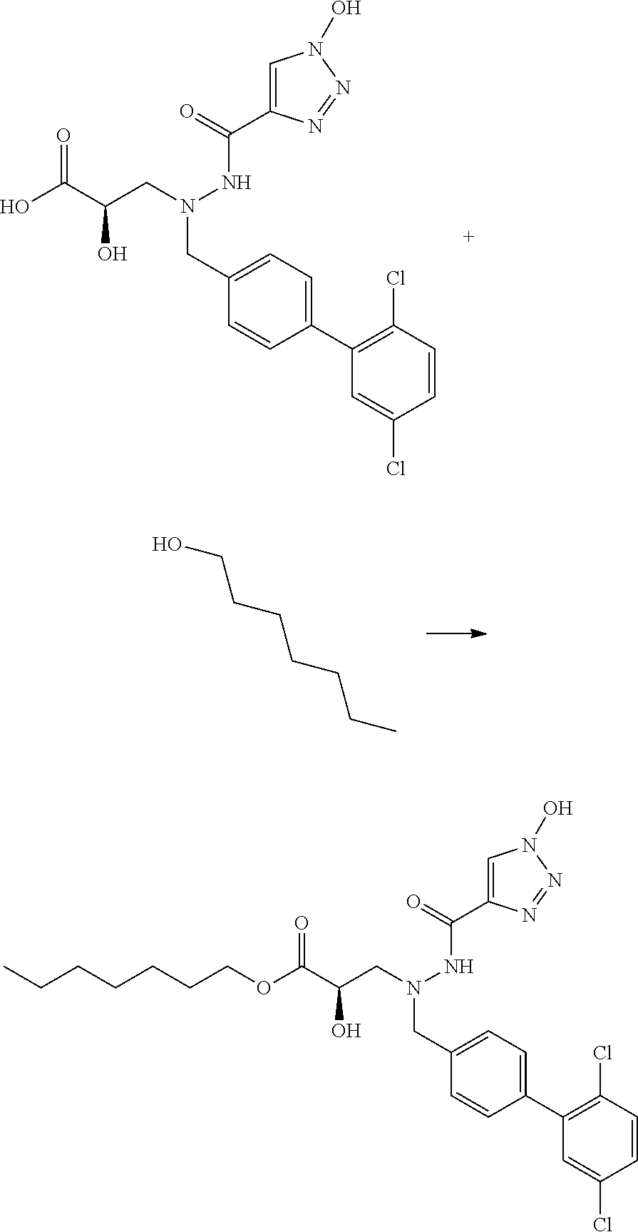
C1=C(Cl)C=CC(Cl)=C1C1=CC=C(CN(CC(C(O)=O)O)NC(C2=CN(O)N=N2)=O)C=C1.OCCCCCCC.C1=C(Cl)C=CC(Cl)=C1C1=CC=C(CN(CC(C(=O)OCCCCCCC)O)NC(C2=CN(O)N=N2)=O)C=C1
